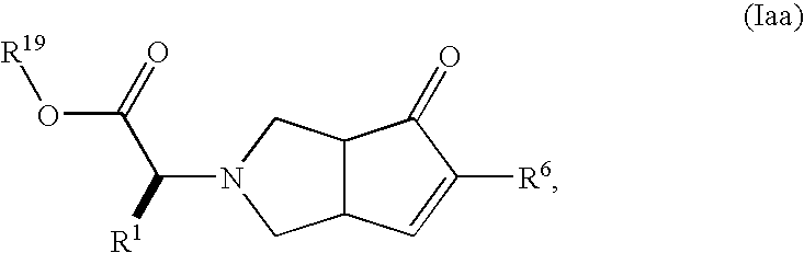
C12C(C=C([R6])C1=O)CN(C(C(O[R19])=O)[R1])C2
